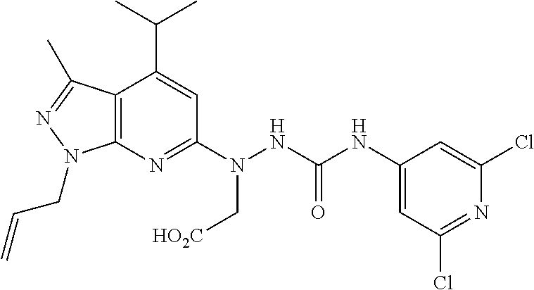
C12=C(N=C(N(NC(NC3=CC(Cl)=NC(Cl)=C3)=O)C[HO2C])C=C1C(C)C)N(CC=C)N=C2C
